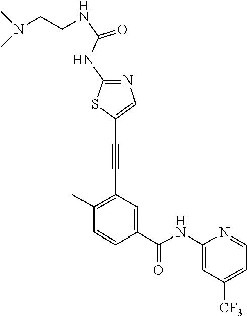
C1(C)=C(C#CC2=CN=C(NC(NCCN(C)C)=O)S2)C=C(C(NC2=CC([CF3])=CC=N2)=O)C=C1
